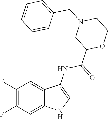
C1(F)=C(F)C=C2C(=C1)C(NC(=O)C1CN(CC3=CC=CC=C3)CCO1)=CN2
